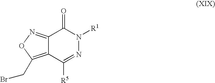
C12=NOC(CBr)=C1C([R5])=NN([R1])C2=O
